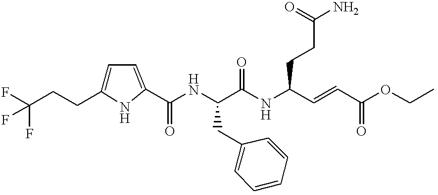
C(CCC1=CC=C(C(NC(C(NC(C=CC(OCC)=O)CCC(N)=O)=O)CC2=CC=CC=C2)=O)N1)(F)(F)F
